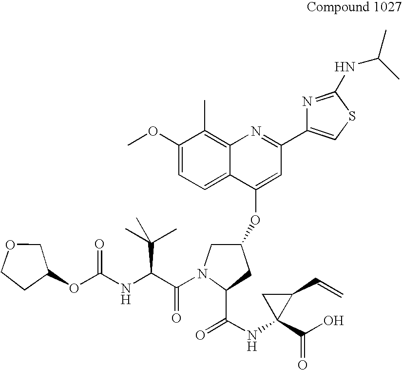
C1(OC)=CC=C2C(=C1C)N=C(C1=CSC(NC(C)C)=N1)C=C2OC1CN(C(=O)C(C(C)(C)C)NC(OC2COCC2)=O)C(C(=O)NC2(C(=O)O)C(C=C)C2)C1
